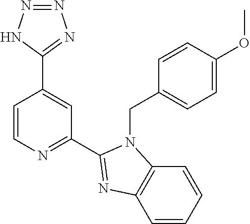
C1=CN=C(C2=NC3=C(C=CC=C3)N2CC2=CC=C(OC)C=C2)C=C1C1=NN=NN1
